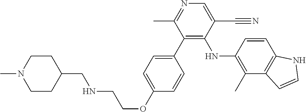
C1(C2=C(NC3=C(C)C4=C(C=C3)NC=C4)C(C#N)=CN=C2C)=CC=C(OCCNCC2CCN(C)CC2)C=C1
